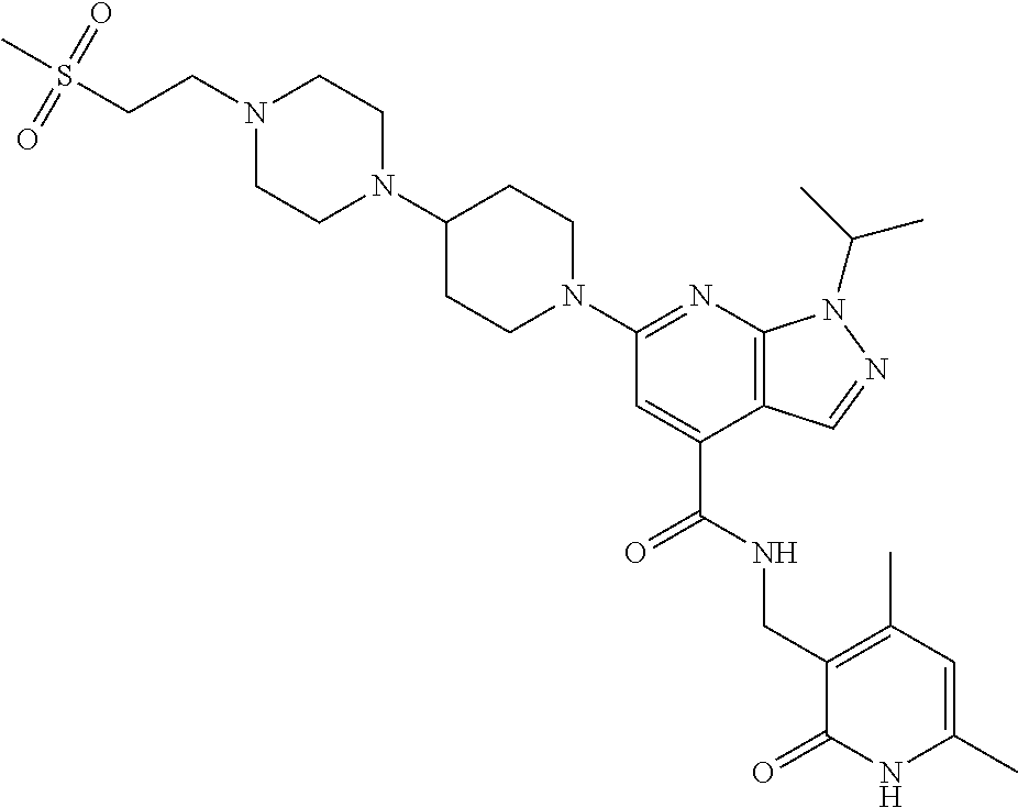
C1CN(C2=NC3=C(C(C(=O)NCC4=C(C)C=C(C)NC4=O)=C2)C=NN3C(C)C)CCC1N1CCN(CCS(C)(=O)=O)CC1
